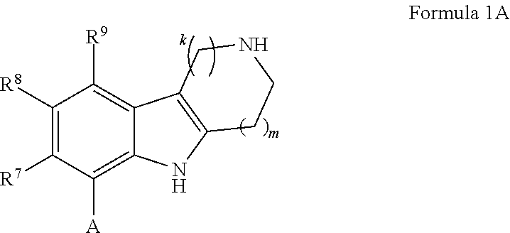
C1([R8])=C([R7])C([A])=C2C(=C1[R9])C1=C(CCNC1)N2
